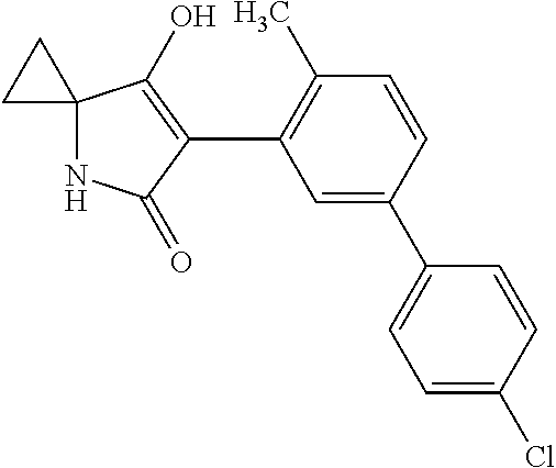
N1C2(C(O)=C(C3=C(C)C=CC(C4=CC=C(Cl)C=C4)=C3)C1=O)CC2
